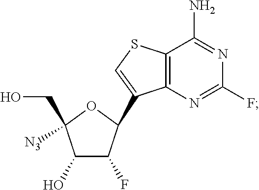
C1(O)C(F)C(C2=CSC3=C2N=C(F)N=C3N)OC1(CO)[N3]
